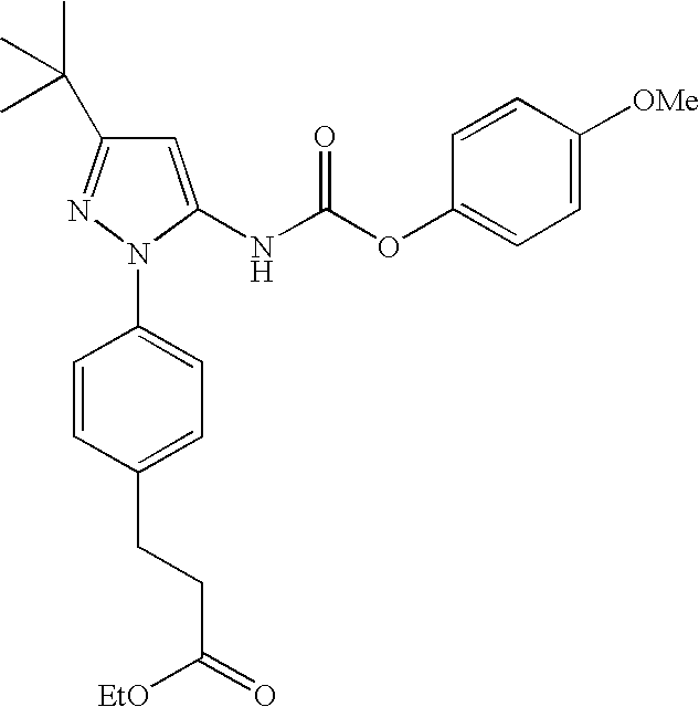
C1=C(NC(OC2=CC=C([OMe])C=C2)=O)N(C2=CC=C(CCC(=O)[EtO])C=C2)N=C1C(C)(C)C
